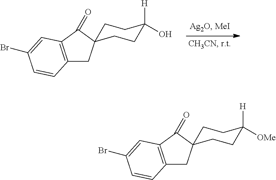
C1CC([H])(O)CCC12CC1=C(C2=O)C=C(Br)C=C1.C1CC([H])([OMe])CCC12CC1=C(C2=O)C=C(Br)C=C1
